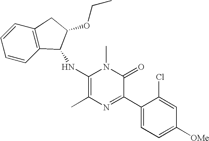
C1(NC2C3=C(C=CC=C3)CC2OCC)=C(C)N=C(C2=CC=C([OMe])C=C2Cl)C(=O)N1C
